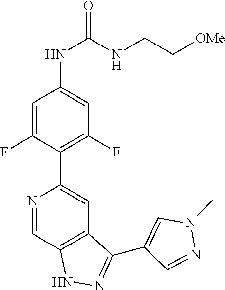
N1=CC2=C(C=C1C1=C(F)C=C(NC(=O)NCC[OMe])C=C1F)C(C1=CN(C)N=C1)=NN2
